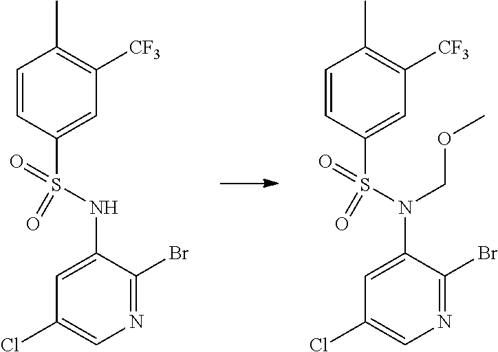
C1=CC(S(NC2=CC(Cl)=CN=C2Br)(=O)=O)=CC([CF3])=C1C.C1=CC(S(N(C2=CC(Cl)=CN=C2Br)COC)(=O)=O)=CC([CF3])=C1C
